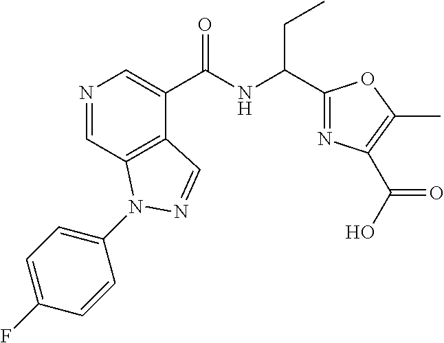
N1=CC2=C(C(C(NC(C3=NC(C(O)=O)=C(C)O3)CC)=O)=C1)C=NN2C1=CC=C(F)C=C1
